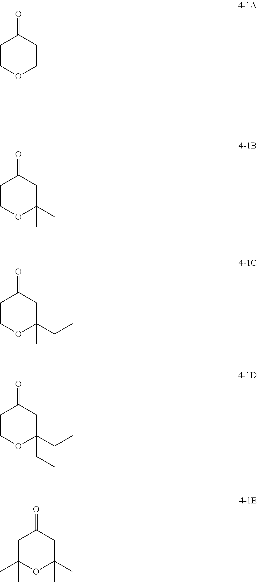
C1COCCC1=O.C1COC(C)(C)CC1=O.C1COC(CC)(C)CC1=O.C1COC(CC)(CC)CC1=O.C1C(C)(C)OC(C)(C)CC1=O
